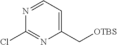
C1(Cl)=NC(C[OTBS])=CC=N1
